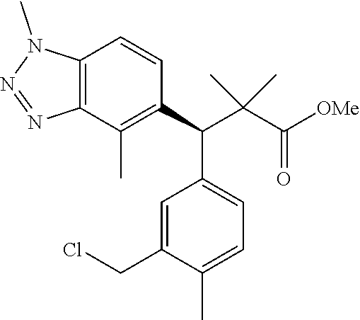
C12=C(C(C)=C(C(C(C([OMe])=O)(C)C)C3=CC=C(C)C(CCl)=C3)C=C1)N=NN2C
